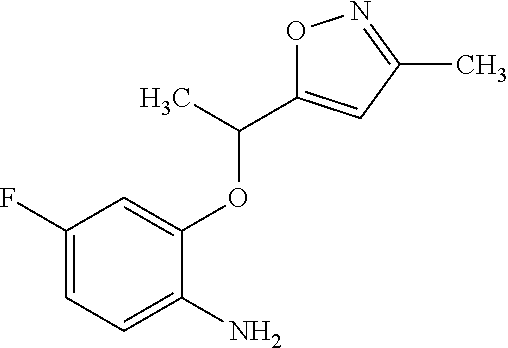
C1(F)=CC=C(N)C(OC(C2=CC(C)=NO2)C)=C1
